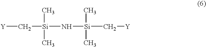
[Si](C)(C)(C[Y])N[Si](C)(C)C[Y]
